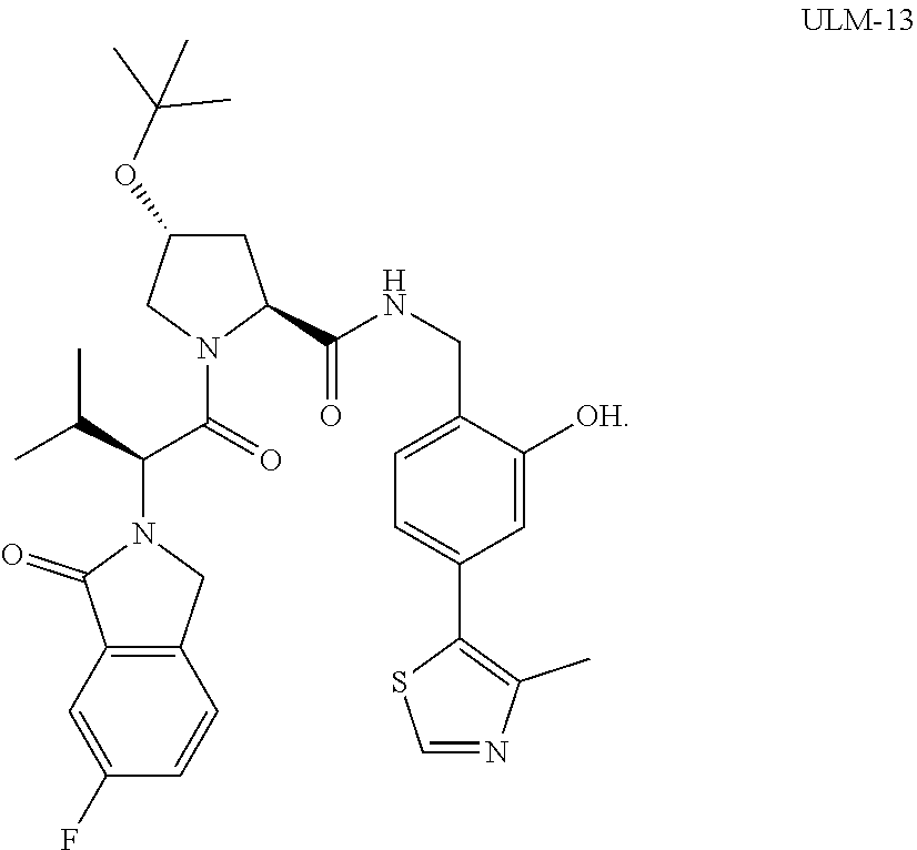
C12=C(C=C(F)C=C1)C(=O)N(C(C(=O)N1C(C(NCC3=CC=C(C4=C(C)N=CS4)C=C3[OH])=O)CC(OC(C)(C)C)C1)C(C)C)C2
